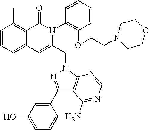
C1=CC=C2C(=C1C)C(=O)N(C1=C(OCCN3CCOCC3)C=CC=C1)C(CN1C3=C(C(N)=NC=N3)C(C3=CC(O)=CC=C3)=N1)=C2
